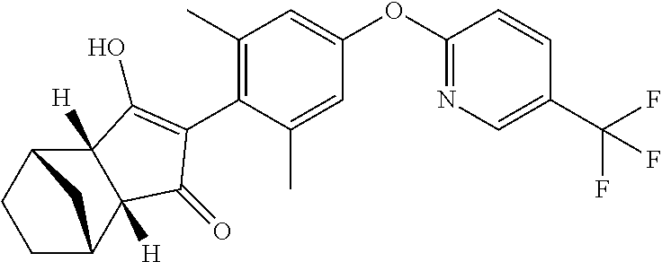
C1C2C3([H])C([H])(C(C1)C2)C(O)=C(C1=C(C)C=C(OC2=NC=C(C(F)(F)F)C=C2)C=C1C)C3=O
